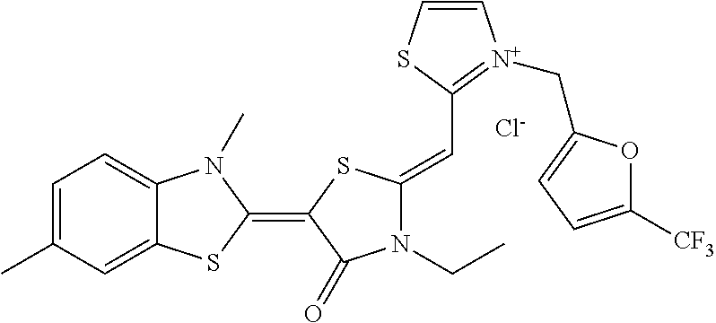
[Cl-].C1=C(C)C=C2C(=C1)N(C)C(=C1C(=O)N(CC)C(=CC3=[N+](CC4=CC=C([CF3])O4)C=CS3)S1)S2
